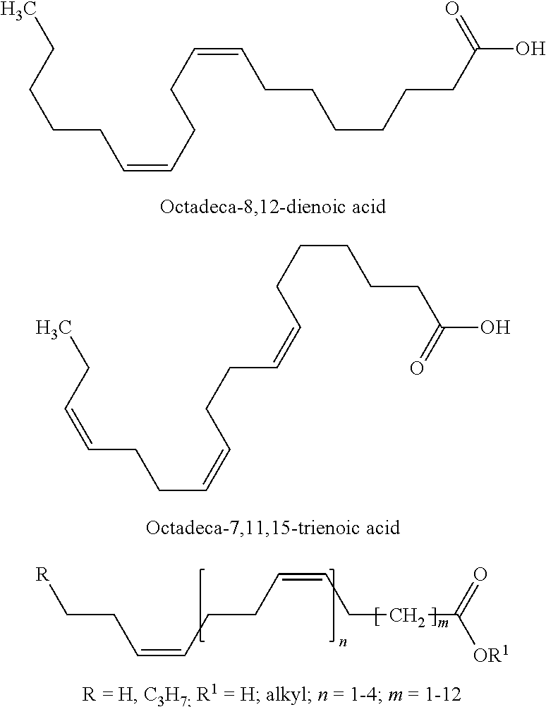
CCCCCC=CCCC=CCCCCCCC(O)=O.CCC=CCCC=CCCC=CCCCCCC(O)=O.[R]CCC=CCCC=CCCC([OR1])=O
